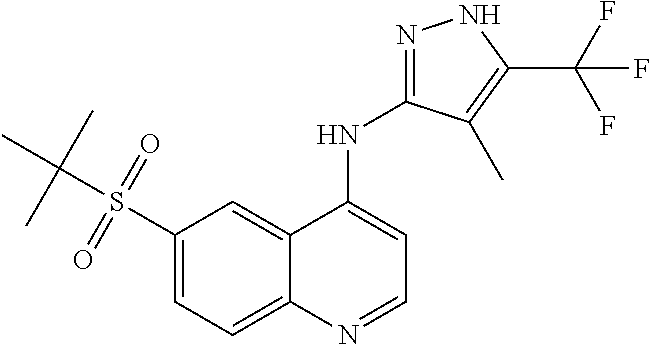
C1(S(C(C)(C)C)(=O)=O)=CC=C2C(=C1)C(NC1=NNC(C(F)(F)F)=C1C)=CC=N2
